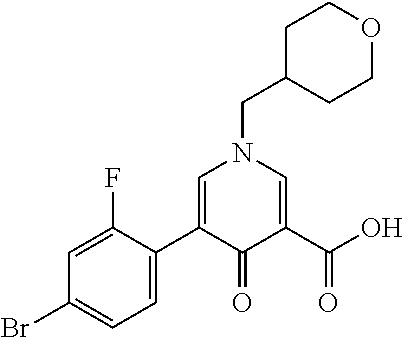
C1=C(F)C(C2=CN(CC3CCOCC3)C=C(C(O)=O)C2=O)=CC=C1Br
